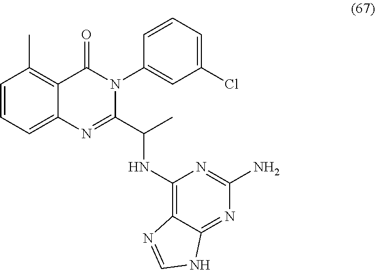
C1=CC=C2C(=C1C)C(=O)N(C1=CC(Cl)=CC=C1)C(C(NC1=C3C(=NC(N)=N1)NC=N3)C)=N2
